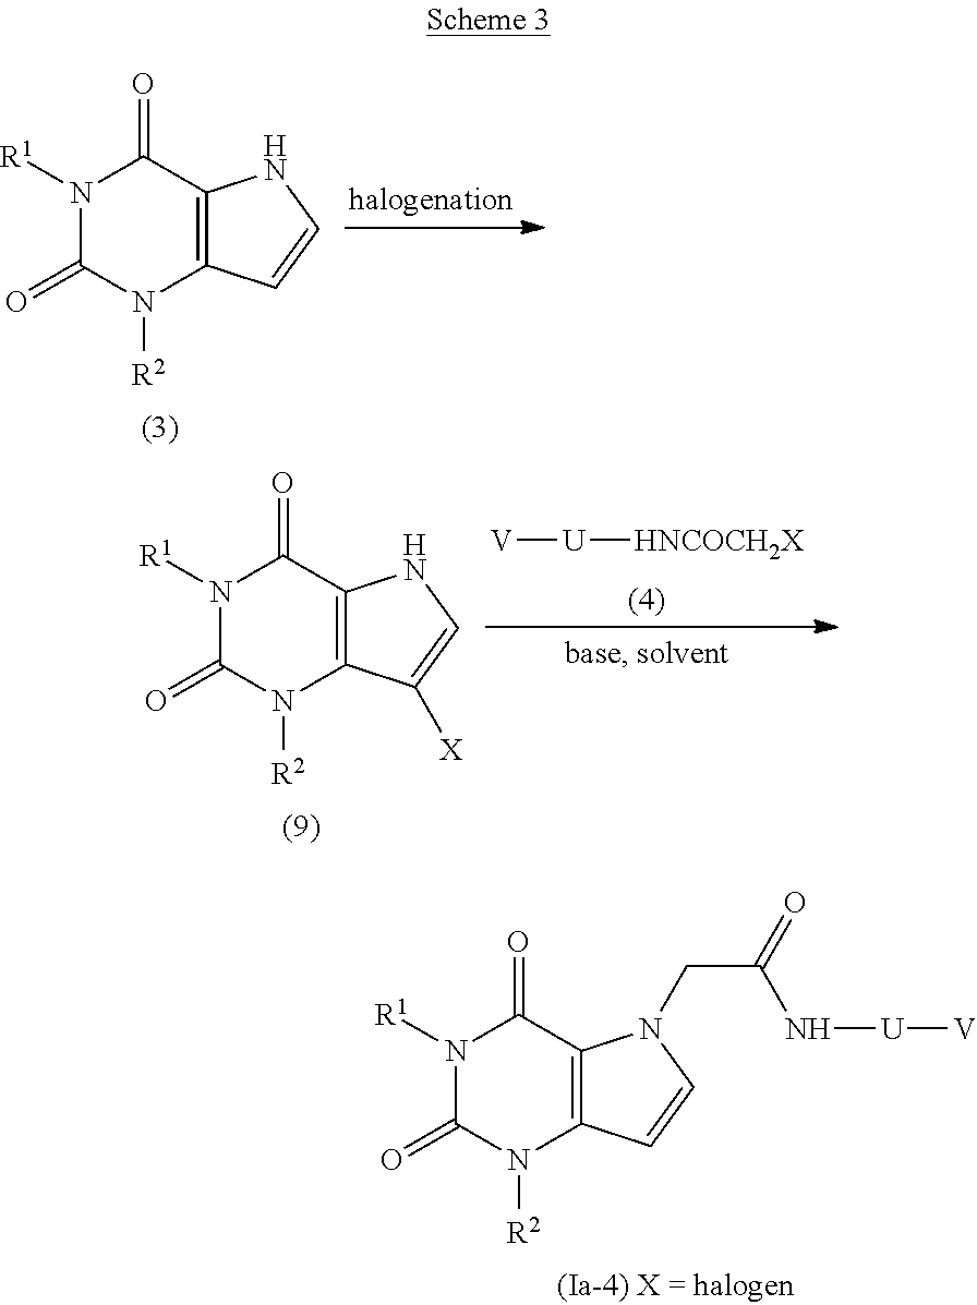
N1([R1])C(=O)N([R2])C2=C(C1=O)NC=C2.[V][U][HNCOCH2X].N1([R1])C(=O)N([R2])C2=C(C1=O)NC=C2[X].N1([R1])C(=O)N([R2])C2=C(C1=O)N(CC(=O)N[U][V])C=C2
